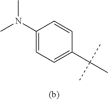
C1(N(C)C)=CC=C(C(C)(C)C)C=C1
